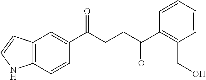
C1(C(CCC(C2=C(CO)C=CC=C2)=O)=O)=CC2=C(C=C1)NC=C2
